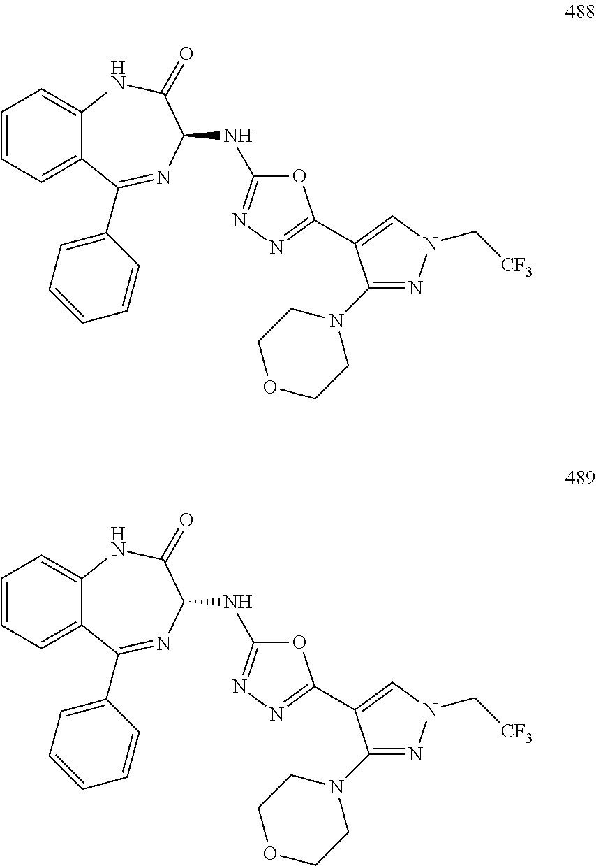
O1C(NC2N=C(C3=CC=CC=C3)C3=CC=CC=C3NC2=O)=NN=C1C1=CN(C[CF3])N=C1N1CCOCC1.O1C(NC2N=C(C3=CC=CC=C3)C3=CC=CC=C3NC2=O)=NN=C1C1=CN(C[CF3])N=C1N1CCOCC1
